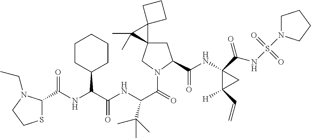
N(C(C(NC(C(=O)N1CC2(CC1C(NC1(C(NS(=O)(=O)N3CCCC3)=O)C([H])(C=C)C1)=O)C1(C2(C)C)CCC1)C(C)(C)C)=O)C1CCCCC1)C(=O)C1SCCN1CC
